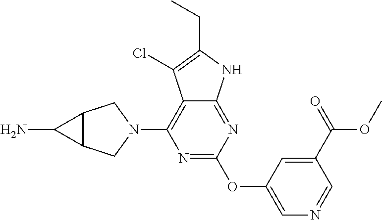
N1=C(OC2=CN=CC(C(=O)OC)=C2)N=C2C(=C1N1CC3C(C1)C3N)C(Cl)=C(CC)N2
